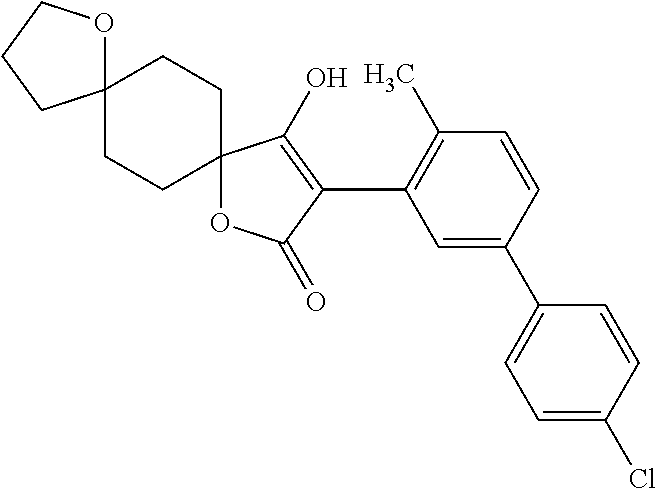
C1=CC(C2=CC=C(Cl)C=C2)=CC(C2=C(O)C3(OC2=O)CCC2(CC3)OCCC2)=C1C
